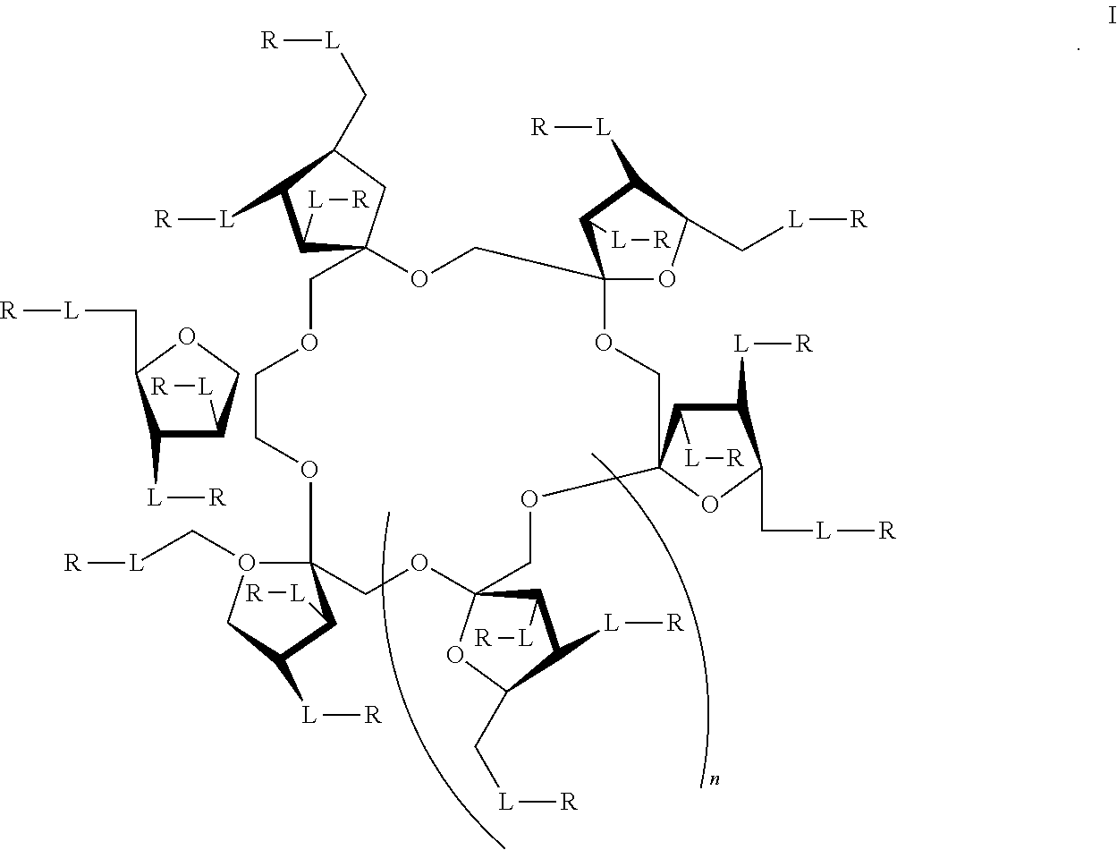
C1([L][R])C([L][R])COC1C[L][R].C1([L][R])C2(CC(C[L][R])C1[L][R])OCC1(OC(C[L][R])C([L][R])C1[L][R])OCC1(OCC3(OCC4(OCCOC2)O(C[L][R])CC([L][R])C4[L][R])C([L][R])C([L][R])C(C[L][R])O3)C([L][R])C([L][R])C(C[L][R])O1
